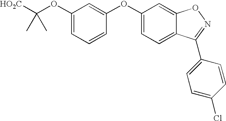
C(OC1=CC=CC(OC2=CC=C3C(=C2)ON=C3C2=CC=C(Cl)C=C2)=C1)([HO2C])(C)C
